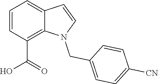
C1=CC(C(O)=O)=C2C(=C1)C=CN2CC1=CC=C([CN])C=C1
